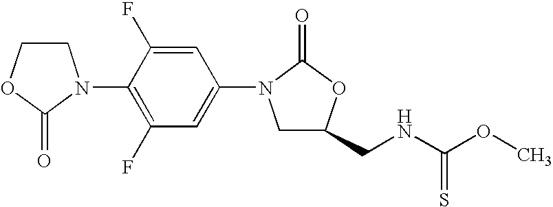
C1COC(=O)N1C1=C(F)C=C(N2CC(CNC(OC)=S)OC2=O)C=C1F
